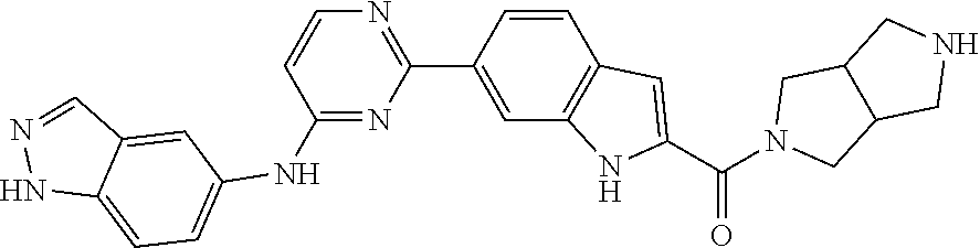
C12CN(C(C3=CC4=C(N3)C=C(C3=NC=CC(NC5=CC=C6C(=C5)C=NN6)=N3)C=C4)=O)CC1CNC2
